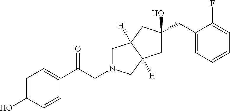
C1=C(O)C=CC(C(CN2CC3([H])CC(O)(CC4=CC=CC=C4F)CC3([H])C2)=O)=C1
